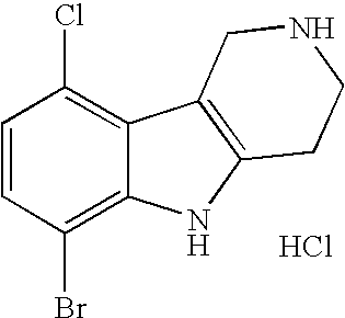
C1=CC(Br)=C2C(=C1Cl)C1=C(N2)CCNC1.Cl
